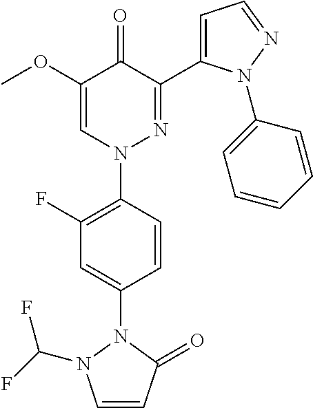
C1=CC(N2N=C(C3=CC=NN3C3=CC=CC=C3)C(=O)C(OC)=C2)=C(F)C=C1N1N(C(F)F)C=CC1=O
